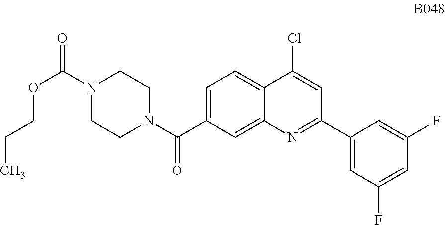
C1=C(C(N2CCN(C(=O)OCCC)CC2)=O)C=C2C(=C1)C(Cl)=CC(C1=CC(F)=CC(F)=C1)=N2
